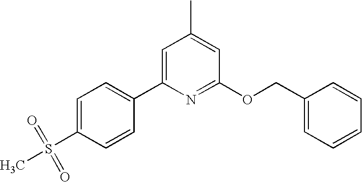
C1=C(C2=CC=C(S(=O)(=O)C)C=C2)N=C(OCC2=CC=CC=C2)C=C1C
